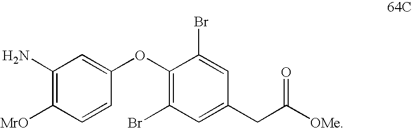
C1(Br)=C(OC2=CC(N)=C([MrO])C=C2)C(Br)=CC(CC(=O)[OMe])=C1
